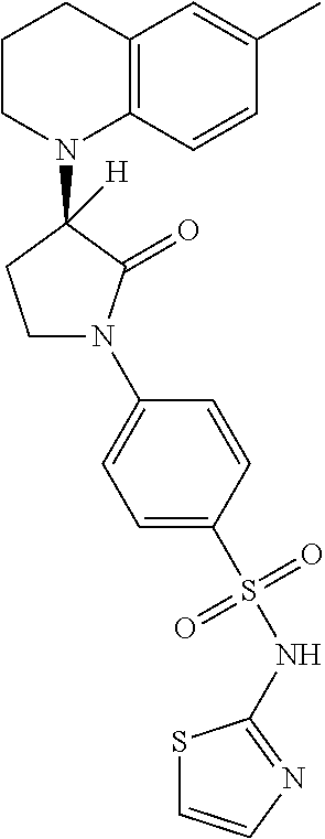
C12=C(C=CC(C)=C1)N(C1([H])CCN(C3=CC=C(S(NC4=NC=CS4)(=O)=O)C=C3)C1=O)CCC2
